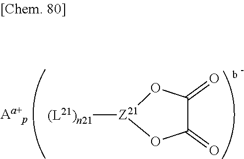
[(L21)n21][Z21]1OC(=O)C(=O)O1
